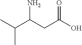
C(C(CC(O)=O)N)(C)C
